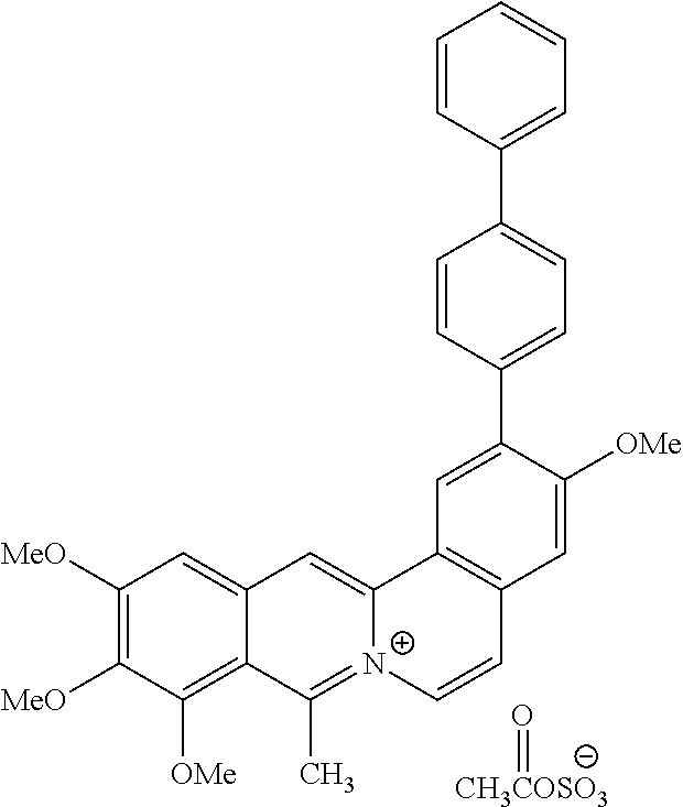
C1([MeO])=C([MeO])C([OMe])=C2C(=C1)C=C1[N+](=C2C)C=CC2=C1C=C(C1=CC=C(C3=CC=CC=C3)C=C1)C([OMe])=C2.O=[CH3COSO3]
